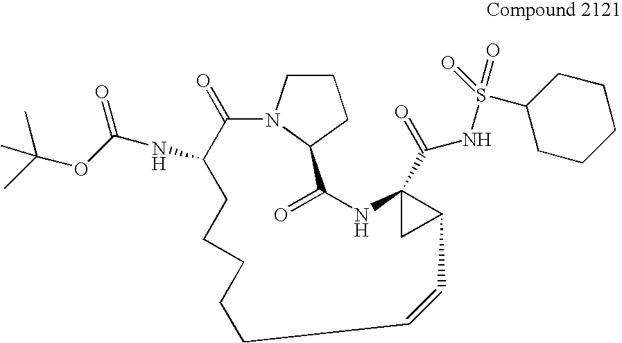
N12C(=O)C(NC(OC(C)(C)C)=O)CCCCCC=CC3C(C(NS(=O)(=O)C4CCCCC4)=O)(C3)NC(=O)C1CCC2
